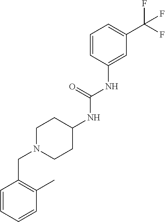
C1=CC(NC(NC2CCN(CC3=C(C)C=CC=C3)CC2)=O)=CC(C(F)(F)F)=C1
